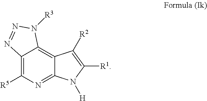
C12=C([R5])N=C3C(=C1N([R3])N=N2)C([R2])=C([R1])N3[H]
